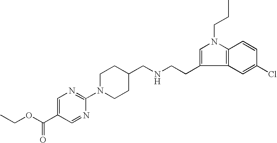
C12=C(C=C(Cl)C=C1)C(CCNCC1CCN(C3=NC=C(C(OCC)=O)C=N3)CC1)=CN2CCC
